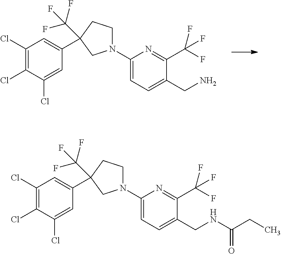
C1(Cl)=C(Cl)C(Cl)=CC(C2(C(F)(F)F)CCN(C3=CC=C(CNC(CC)=O)C(C(F)(F)F)=N3)C2)=C1.C1(Cl)=C(Cl)C(Cl)=CC(C2(C(F)(F)F)CCN(C3=CC=C(CN)C(C(F)(F)F)=N3)C2)=C1
